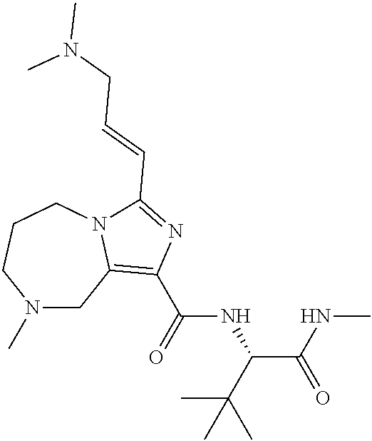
N1(C)CC2=C(C(=O)NC(C(C)(C)C)C(NC)=O)N=C(C=CCN(C)C)N2CCC1
